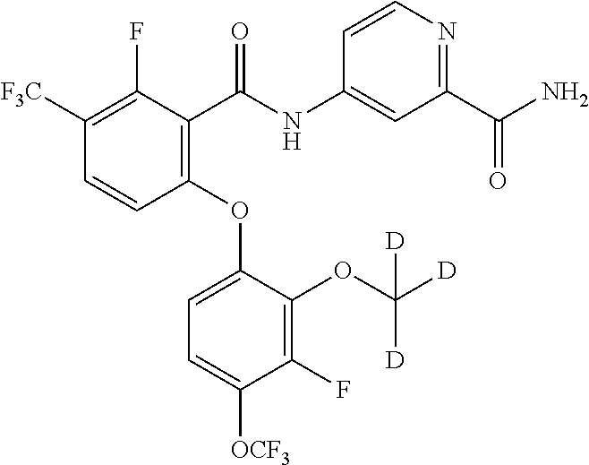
C1([F3C])=C(F)C(C(=O)NC2=CC(C(=O)N)=NC=C2)=C(OC2=CC=C([OCF3])C(F)=C2OC([D])([D])[D])C=C1
